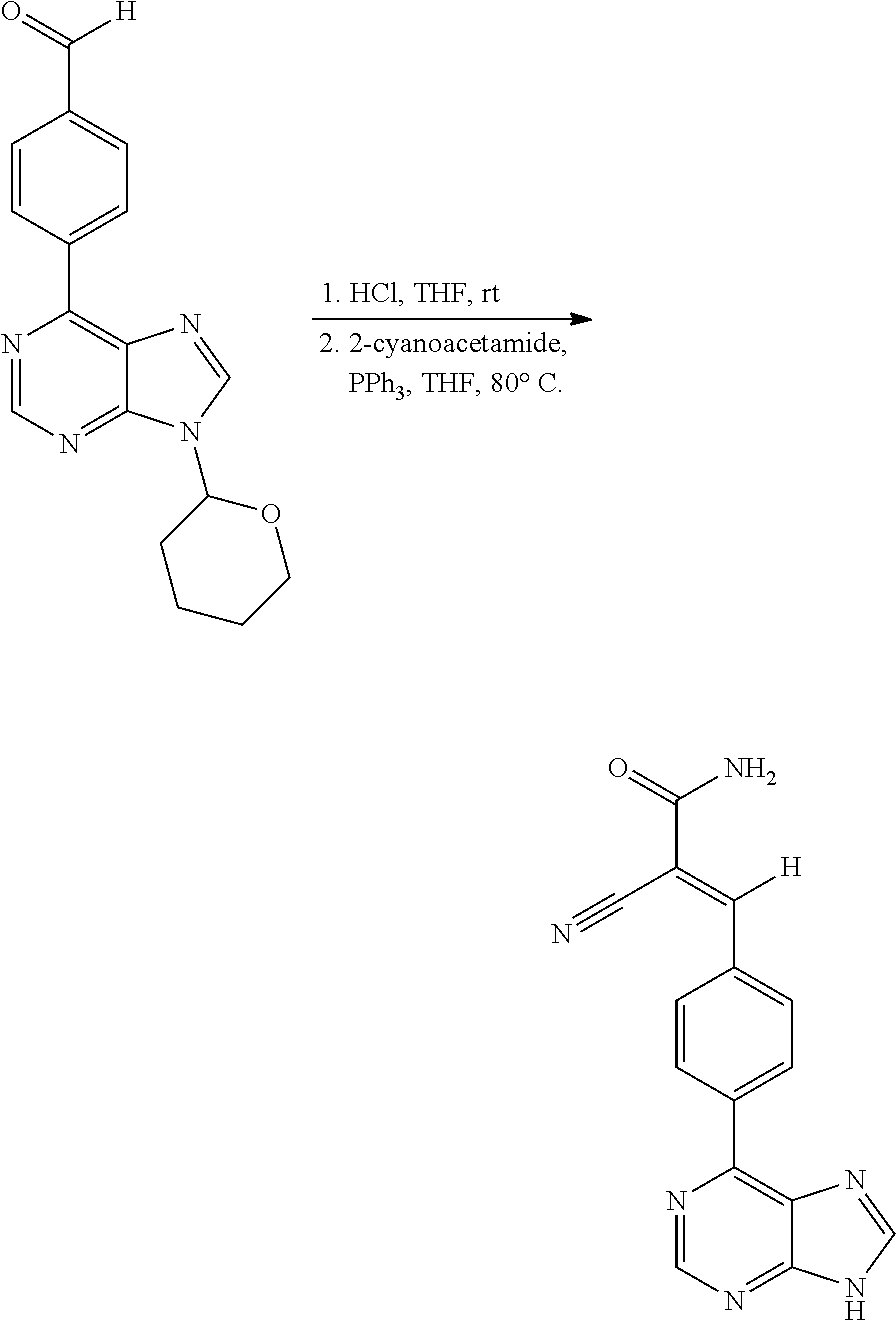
O=C([H])C1=CC=C(C2=C3C(=NC=N2)N(C2CCCCO2)C=N3)C=C1.C(=C([H])C1=CC=C(C2=C3C(=NC=N2)NC=N3)C=C1)(C#N)C(=O)N
